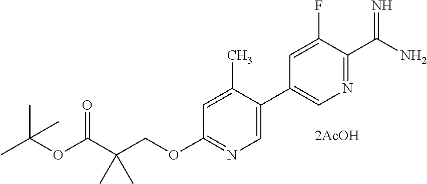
O(C(C(COC1=NC=C(C2=CN=C(C(N)=N)C(F)=C2)C(C)=C1)(C)C)=O)C(C)(C)C
